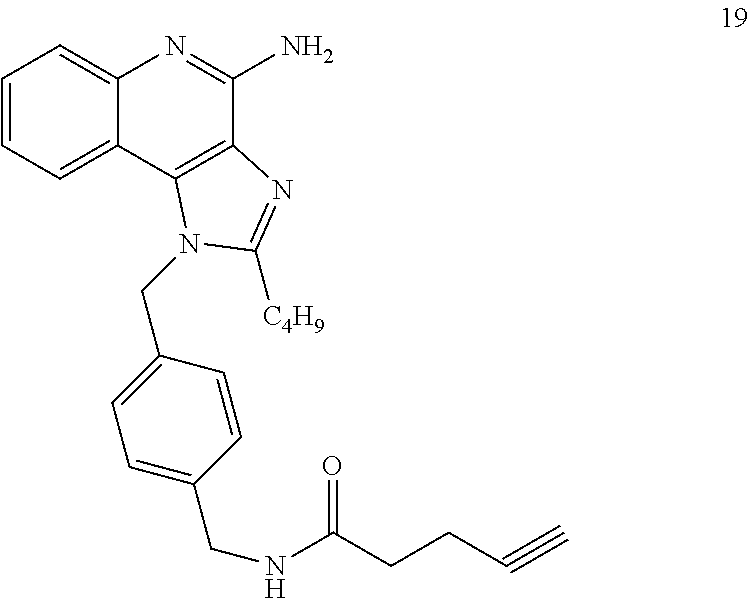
C1=CC=C2C(=C1)N=C(N)C1=C2N(CC2=CC=C(CNC(=O)CCC#C)C=C2)C([C4H9])=N1
